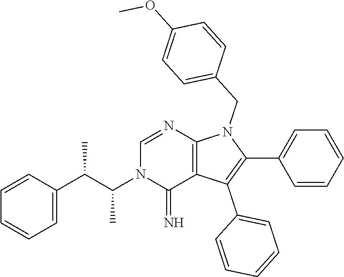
C(N1C(=N)C2=C(N=C1)N(CC1=CC=C(OC)C=C1)C(C1=CC=CC=C1)=C2C1=CC=CC=C1)(C)C(C1=CC=CC=C1)C
